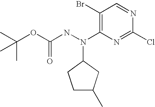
C1(Br)=C(N(NC(OC(C)(C)C)=O)C2CCC(C)C2)N=C(Cl)N=C1
